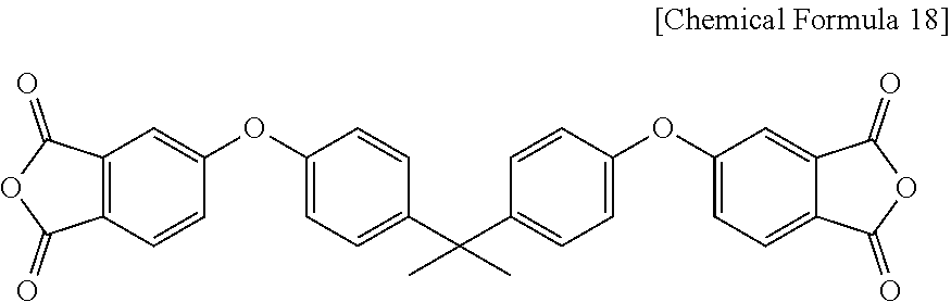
C1(OC2=CC3=C(C=C2)C(=O)OC3=O)=CC=C(C(C2=CC=C(OC3=CC=C4C(=C3)C(=O)OC4=O)C=C2)(C)C)C=C1
